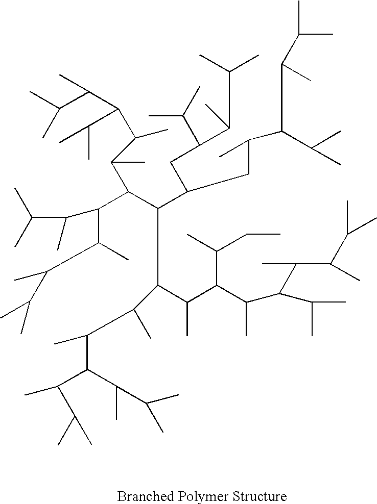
C(C(C(C)C(C(C)C(C(C)C)C(C)C(C(C)C)C)C(C)CC)C(C)C(C(C(C(C)C)C)C(C)C(C)C)C)(C(C(C(C)C(C(C(C)C)C)C(C)C)C)C(C(C(C)C)C)C(C)C(C(C)C)C)C(CC(C(C)C)C(C)C(C)C)CC(C)C(C(C)C(C)C)C(C)C
